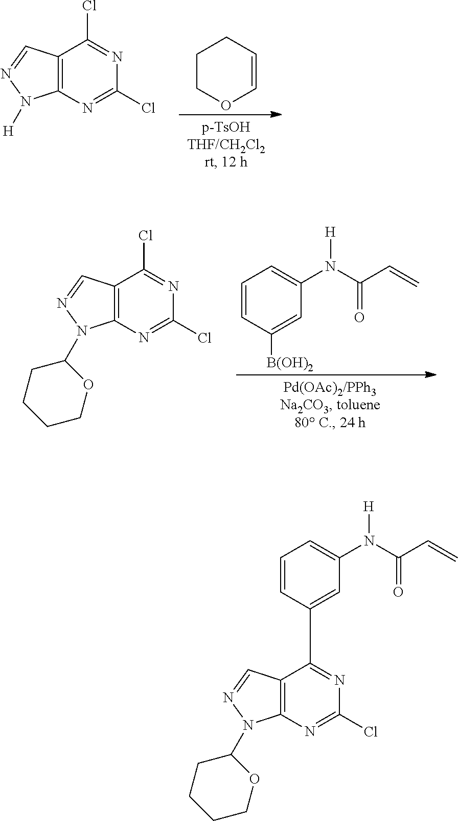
C1COC=CC1.C12=C(C(Cl)=NC(Cl)=N1)C=NN2[H].C1=CC([B(OH)2])=CC(N(C(=O)C=C)[H])=C1.C12=C(C(Cl)=NC(Cl)=N1)C=NN2C1CCCCO1.C1=CC(C2=NC(Cl)=NC3=C2C=NN3C2CCCCO2)=CC(N(C(=O)C=C)[H])=C1
